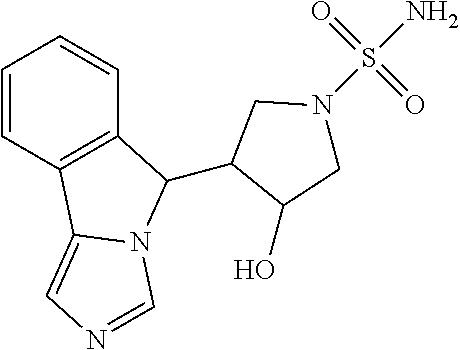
C1=CC2=C(C=C1)C(C1C(O)CN(S(N)(=O)=O)C1)N1C2=CN=C1
